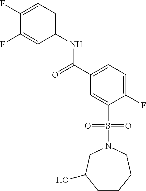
C1CCCN(S(C2=CC(C(=O)NC3=CC=C(F)C(F)=C3)=CC=C2F)(=O)=O)CC1O
